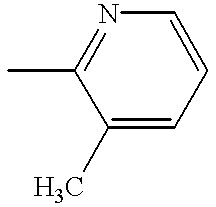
CC1=NC=CC=C1C
